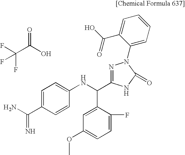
C1=C(C(N)=N)C=CC(NC(C2=CC(OC)=CC=C2F)C2=NN(C3=CC=CC=C3C(O)=O)C(=O)N2)=C1.O=C(O)C(F)(F)F
